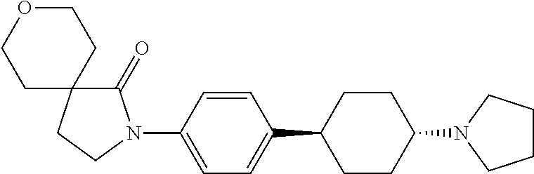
C1(=O)C2(CCN1C1=CC=C(C3CCC(N4CCCC4)CC3)C=C1)CCOCC2
